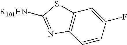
C12=C(C=CC(F)=C1)N=C([R101HN])S2
